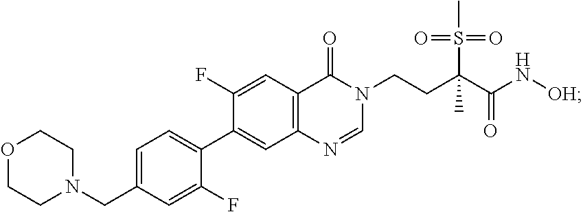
C1=NC2=C(C=C(F)C(C3=CC=C(CN4CCOCC4)C=C3F)=C2)C(=O)N1CCC(S(=O)(=O)C)(C)C(N[OH])=O
